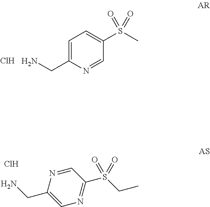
Cl.C1=C(CN)N=CC(S(C)(=O)=O)=C1.NCC1=CN=C(S(CC)(=O)=O)C=N1.Cl
